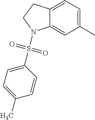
C12=CC=C(C)C=C1N(S(C1=CC=C(C)C=C1)(=O)=O)CC2
